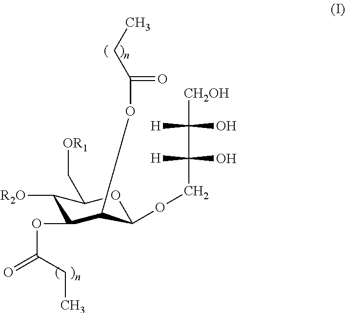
C1([R2O])C(OC(=O)CC)C(OC(=O)CC)C(OCC(O)([H])C(O)([H])[CH2OH])OC1C[OR1]
